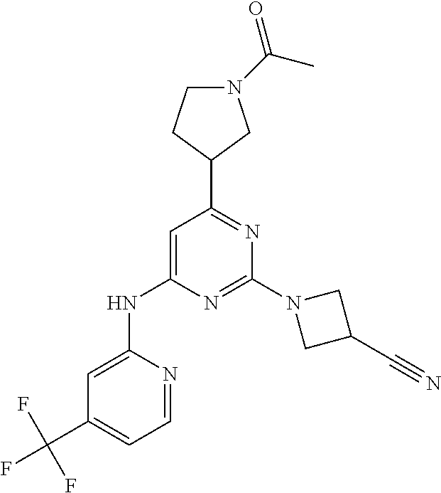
N1=C(N2CC(C#N)C2)N=C(C2CN(C(C)=O)CC2)C=C1NC1=CC(C(F)(F)F)=CC=N1
